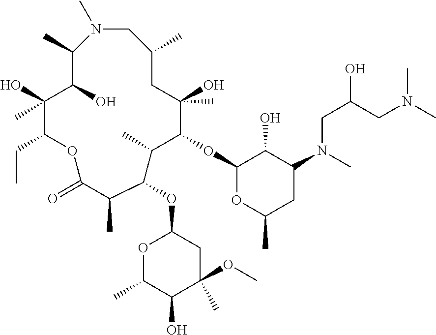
N1(C)CC(C)CC(O)(C)C(OC2OC(C)CC(N(CC(CN(C)C)O)C)C2O)C(C)C(OC2OC(C)C(O)C(C)(OC)C2)C(C)C(=O)OC(CC)C(O)(C)C(O)C1C
